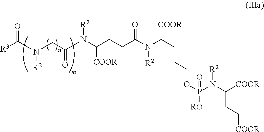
[R2]N(C(=O)[R3])CC(=O)N(C(CCC(N(C(CCCOP([RO])(N(C(CC[COOR])[COOR])[R2])=O)[COOR])[R2])=O)[COOR])[R2]
